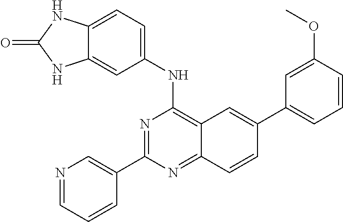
N1=CC=CC(C2=NC(NC3=CC=C4C(=C3)NC(=O)N4)=C3C(=N2)C=CC(C2=CC=CC(OC)=C2)=C3)=C1
